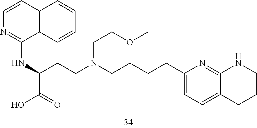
C1(CCCCN(CCC(NC2=NC=CC3=C2C=CC=C3)C(O)=O)CCOC)=CC=C2C(=N1)NCCC2
